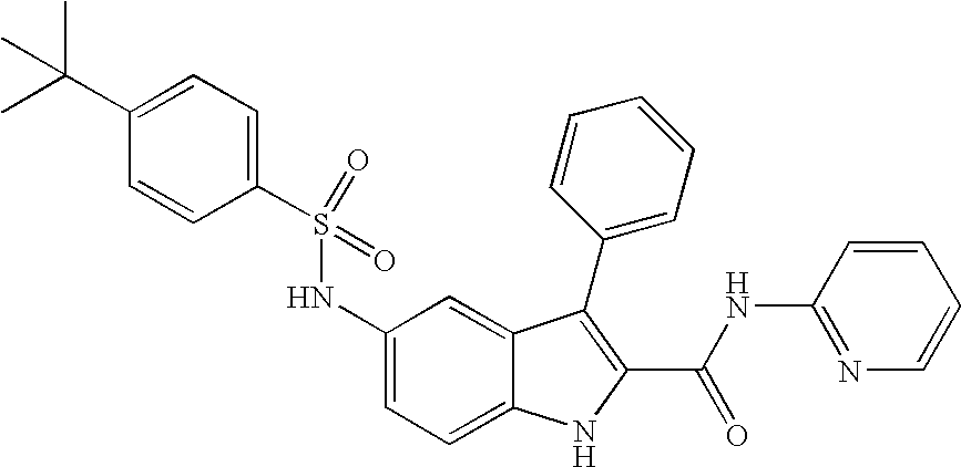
C1(S(NC2=CC=C3C(=C2)C(C2=CC=CC=C2)=C(C(NC2=NC=CC=C2)=O)N3)(=O)=O)=CC=C(C(C)(C)C)C=C1
